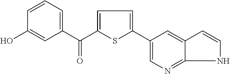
OC1=CC(C(C2=CC=C(C3=CN=C4C(=C3)C=CN4)S2)=O)=CC=C1
